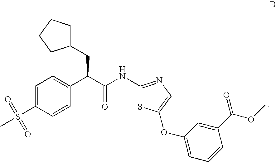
C1=C(S(C)(=O)=O)C=CC(C(C(=O)NC2=NC=C(OC3=CC=CC(C(OC)=O)=C3)S2)CC2CCCC2)=C1
